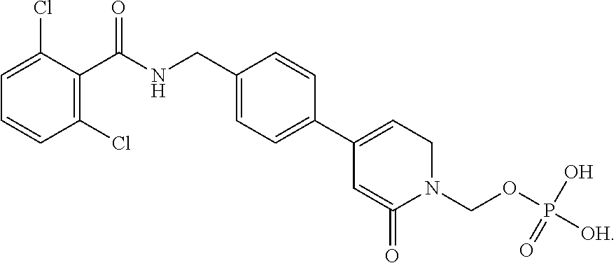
C1=C(Cl)C(C(NCC2=CC=C(C3=CCN(COP([OH])(O)=O)C(=O)=C3)C=C2)=O)=C(Cl)C=C1
